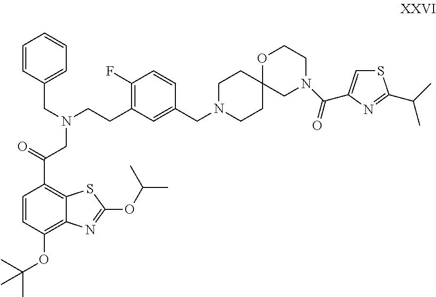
C(CC1=C(F)C=CC(CN2CCC3(CC2)OCCN(C(=O)C2=CSC(C(C)C)=N2)C3)=C1)N(CC1=CC=CC=C1)CC(C1=C2C(=C(OC(C)(C)C)C=C1)N=C(OC(C)C)S2)=O
